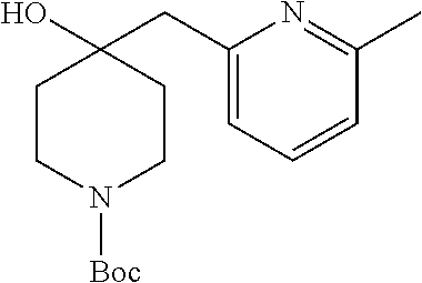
C1CN([Boc])CCC1(CC1=CC=CC(C)=N1)O
